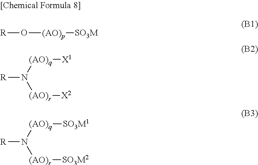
[R]O[(AO)p][SO3M].N([(AO)q][X1])([(AO)r][X2])[R].N([(AO)q][SO3M1])([(AO)r][SO3M2])[R]
